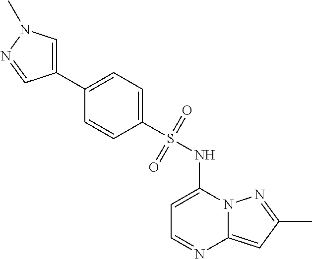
C1=C(NS(C2=CC=C(C3=CN(C)N=C3)C=C2)(=O)=O)N2C(=CC(C)=N2)N=C1
